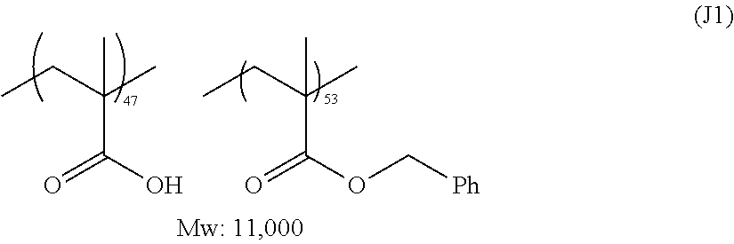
CCC(C)(C)C(O)=O.CCC(C)(C)C(OC[Ph])=O
